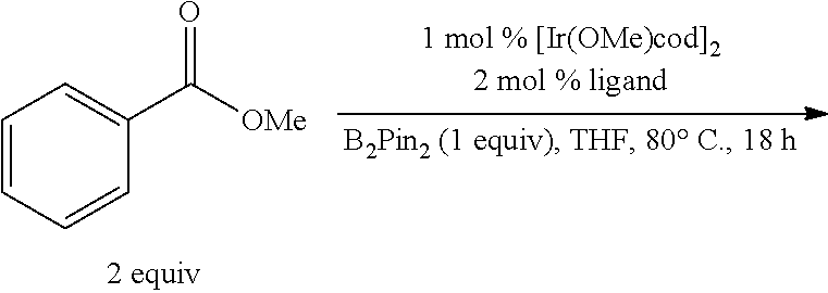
C1=CC=CC(C([OMe])=O)=C1
